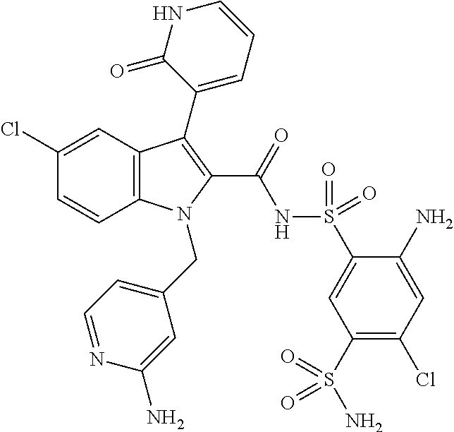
C1(Cl)=CC2=C(C=C1)N(CC1=CC=NC(N)=C1)C(C(=O)NS(=O)(=O)C1=CC(S(=O)(N)=O)=C(Cl)C=C1N)=C2C1=CC=CNC1=O
